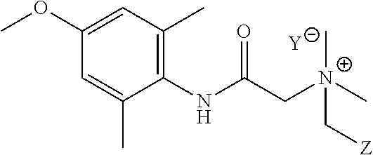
[Y].C1=C(C)C(NC(C[N+](C[Z])(C)C)=O)=C(C)C=C1OC
